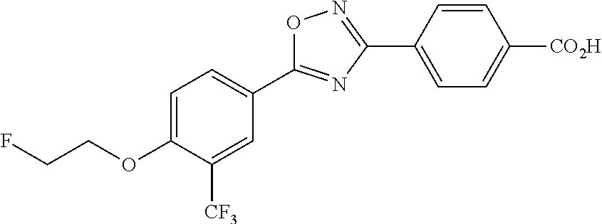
C1=C(OCCF)C([CF3])=CC(C2=NC(C3=CC=C([CO2H])C=C3)=NO2)=C1
